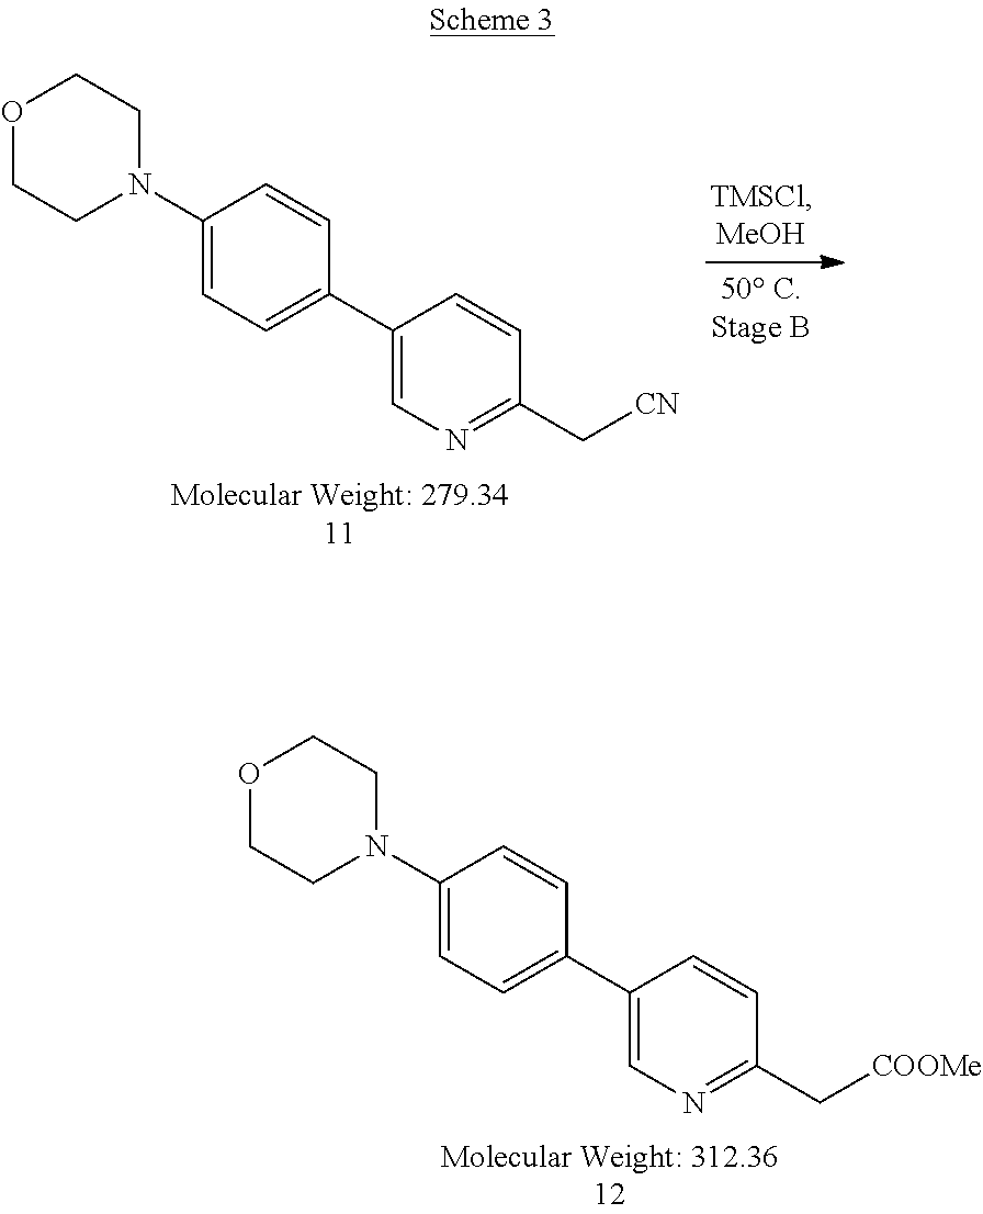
C1(N2CCOCC2)=CC=C(C2=CN=C(C[CN])C=C2)C=C1.C1(N2CCOCC2)=CC=C(C2=CN=C(C[COOMe])C=C2)C=C1
